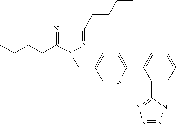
C1=NC(C2=CC=CC=C2C2=NN=NN2)=CC=C1CN1C(CCCC)=NC(CCCC)=N1
